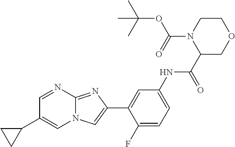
C1=NC2=NC(C3=CC(NC(C4COCCN4C(=O)OC(C)(C)C)=O)=CC=C3F)=CN2C=C1C1CC1
